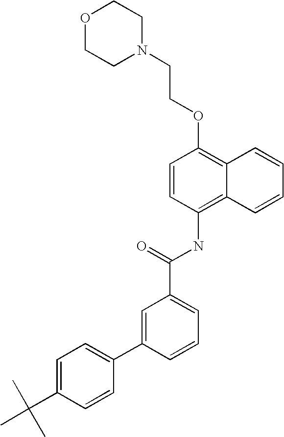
O1CCN(CCOC2=C3C(=C(NC(C4=CC=CC(C5=CC=C(C(C)(C)C)C=C5)=C4)=O)C=C2)C=CC=C3)CC1
